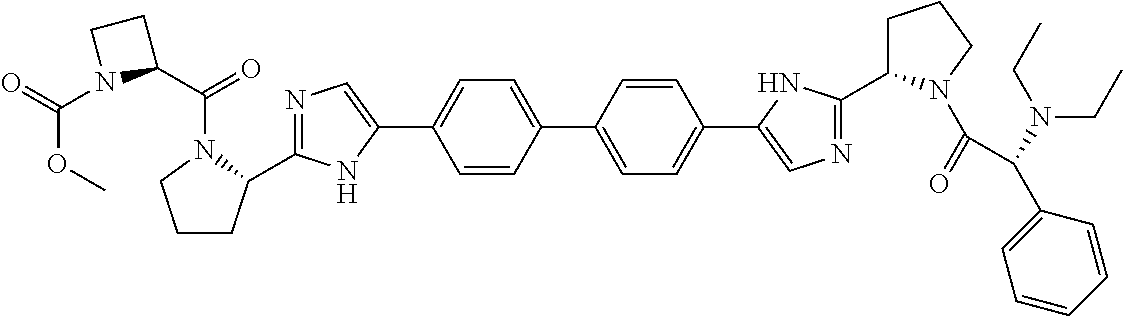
C1=CC(C2=CC=C(C3=CN=C(C4CCCN4C(C(N(CC)CC)C4=CC=CC=C4)=O)N3)C=C2)=CC=C1C1=CN=C(C2CCCN2C(C2CCN2C(=O)OC)=O)N1
